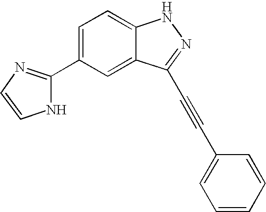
C1(C2=NC=CN2)=CC=C2C(=C1)C(C#CC1=CC=CC=C1)=NN2
